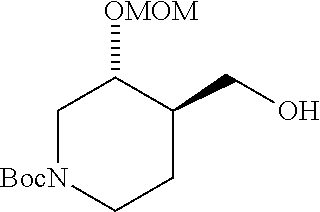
C1[BocN]CCC(CO)C1[OMOM]
